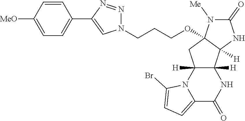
C12=CC=C(Br)N1C1([H])C([H])(NC2=O)C2([H])C(OCCCN3N=NC(C4=CC=C([MeO])C=C4)=C3)(C1)N([Me])C(=O)N2
